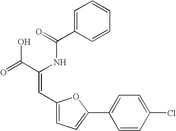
C1=C(C(=O)NC(C(=O)O)=CC2=CC=C(C3=CC=C(Cl)C=C3)O2)C=CC=C1
